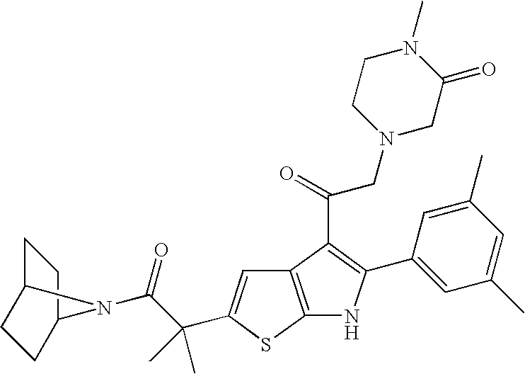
C12=C(SC(C(C(=O)N3C4CCC3CC4)(C)C)=C1)NC(C1=CC(C)=CC(C)=C1)=C2C(=O)CN1CC(=O)N(C)CC1
